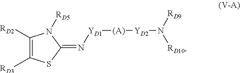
C1([RD2])=C([RD3])SC(=N[YD1][(A)][YD2]N([RD10])[RD9])N1[RD5]
